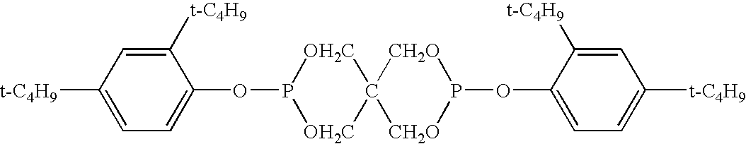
C1(OP2[OH2C]C3([OH2C]2)[CH2O]P(OC2=CC=C([t-C4H9])C=C2[t-C4H9])[CH2O]3)=CC=C([t-C4H9])C=C1[t-C4H9]
